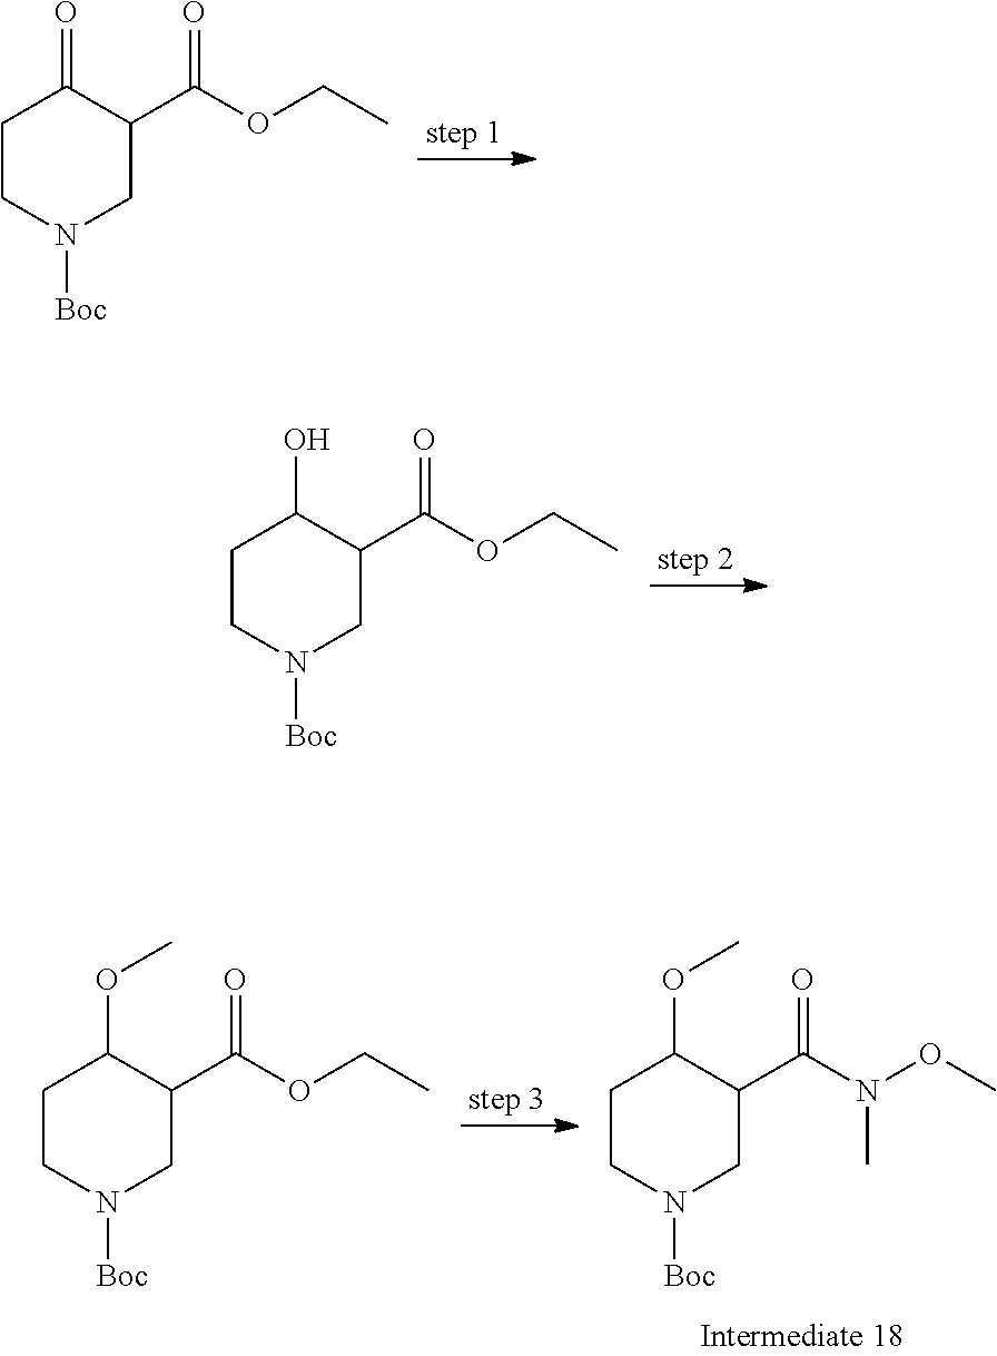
C1CN([Boc])CC(C(OCC)=O)C1=O.C1CN([Boc])CC(C(OCC)=O)C1O.C1CN([Boc])CC(C(N(OC)C)=O)C1OC.C1CN([Boc])CC(C(OCC)=O)C1OC
